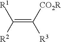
C(=C([CO2R])[R3])([R2])[R1]
